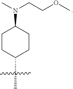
C1CC(C)CCC1N(C)CCOC
